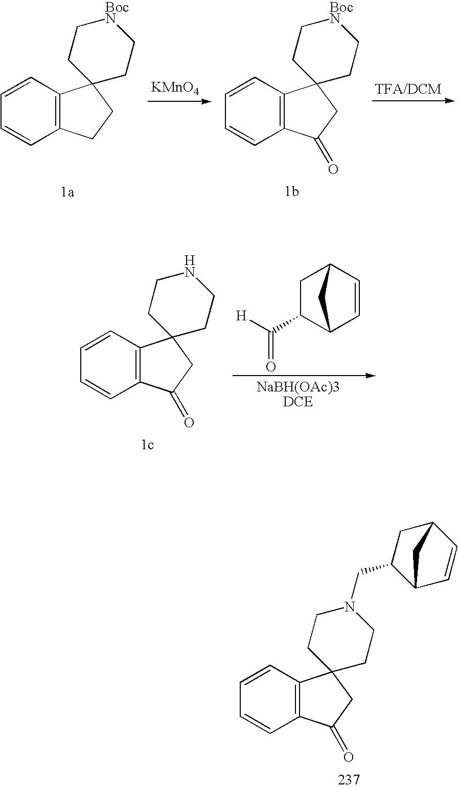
C1=CC2=C(C=C1)C(=O)CC21CCN(CC2C3C=CC(C2)C3)CC1.C1=CC2=C(C=C1)CCC21CC[BocN]CC1.[KMnO4].C1=CC2=C(C=C1)C(=O)CC21CC[BocN]CC1.C12CC(C(=O)[H])C(C=C1)C2.C1=CC2=C(C=C1)C(=O)CC21CCNCC1
